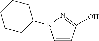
C1=CC(O)=NN1C1CCCCC1
